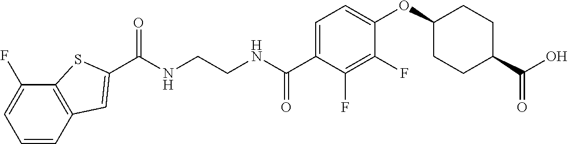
N(CCNC(C1=CC=C(OC2CCC(C(O)=O)CC2)C(F)=C1F)=O)C(=O)C1=CC2=C(C(F)=CC=C2)S1
